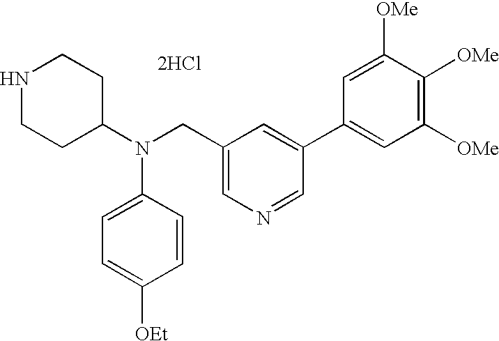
N1CCC(N(CC2=CN=CC(C3=CC([OMe])=C([OMe])C([OMe])=C3)=C2)C2=CC=C([OEt])C=C2)CC1.[2HCl]
